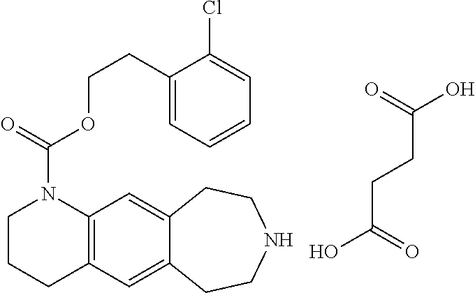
C12=C(C=C3C(=C1)CCNCC3)CCCN2C(OCCC1=CC=CC=C1Cl)=O.C(C(=O)O)CC(O)=O
